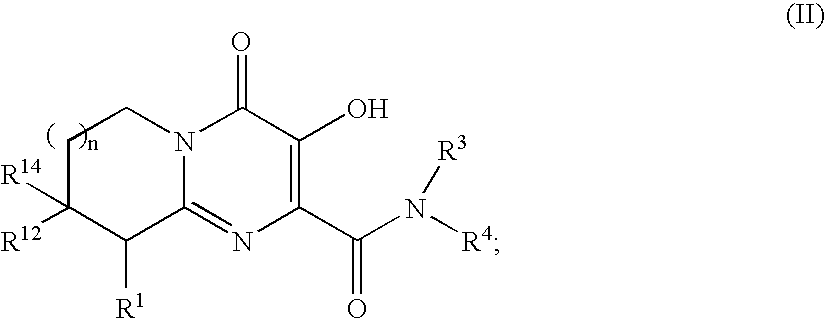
C1(=O)N2C(=NC(C(N([R4])[R3])=O)=C1O)C([R1])C([R12])([R14])CC2
